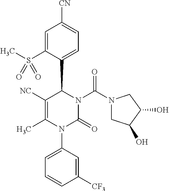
C1=C(S(C)(=O)=O)C(C2C([NC])=C(C)N(C3=CC=CC([CF3])=C3)C(=O)N2C(N2CC(O)C(O)C2)=O)=CC=C1[CN]
